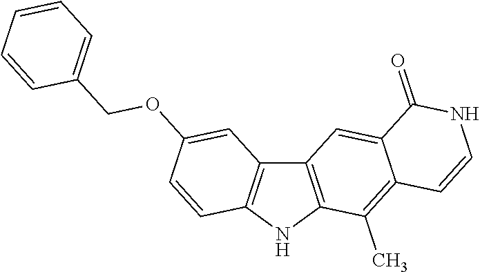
C12=C(NC3=C1C=C(OCC1=CC=CC=C1)C=C3)C(C)=C1C(=C2)C(=O)NC=C1
